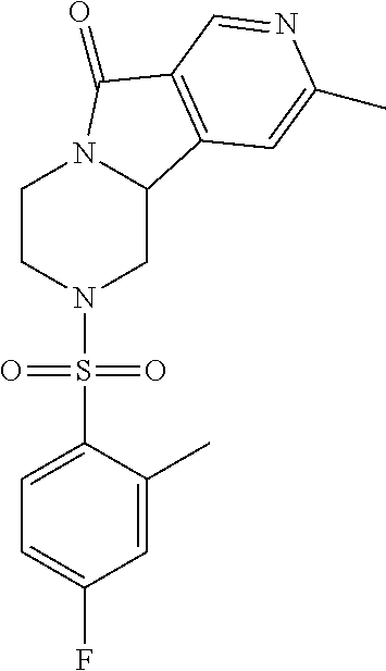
C1CN(S(C2=CC=C(F)C=C2C)(=O)=O)CC2N1C(=O)C1=C2C=C(C)N=C1
